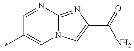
C1=NC2=NC(C(=O)N)=CN2C=C1C
